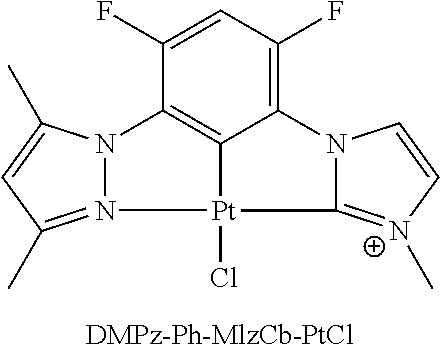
C12=C(F)C=C(F)C3=C1[Pt](Cl)(N1=C(C)C=C(C)N31)C1=[N+](C)C=CN21
